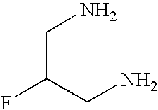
C(C(CN)F)N
